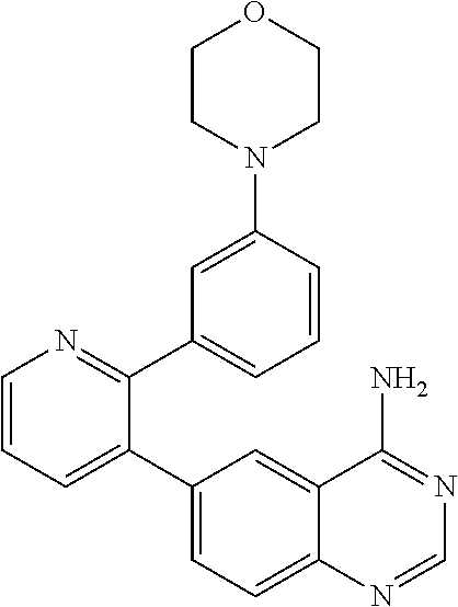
C1=CC=C(C2=CC=C3C(=C2)C(N)=NC=N3)C(C2=CC=CC(N3CCOCC3)=C2)=N1
